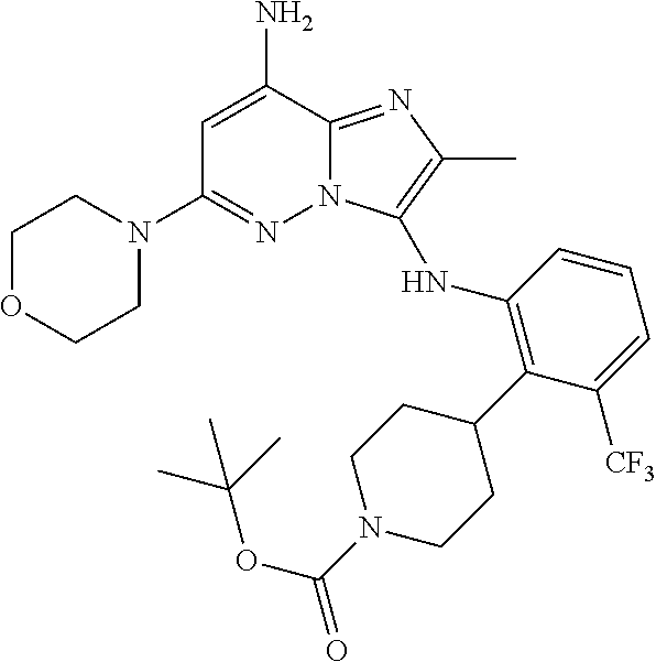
C1=C(N)C2=NC(C)=C(NC3=C(C4CCN(C(OC(C)(C)C)=O)CC4)C([CF3])=CC=C3)N2N=C1N1CCOCC1
